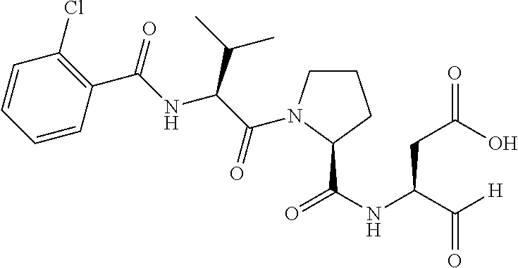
C1=CC=CC(C(=O)NC(C(C)C)C(=O)N2CCCC2C(NC(C([H])=O)CC(=O)O)=O)=C1Cl
